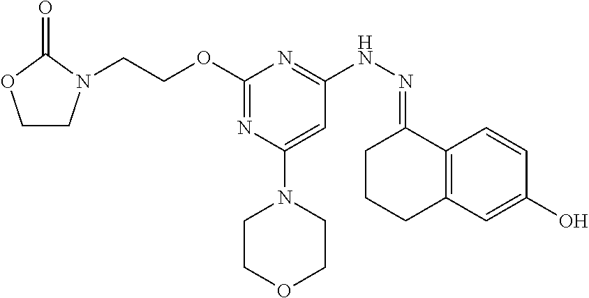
O(C1=NC(N2CCOCC2)=CC(NN=C2CCCC3=C2C=CC(O)=C3)=N1)CCN1CCOC1=O
